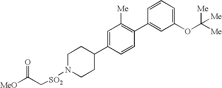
[MeO]C(C[SO2]N1CCC(C2=CC([Me])=C(C3=CC(OC([Me])([Me])[Me])=CC=C3)C=C2)CC1)=O
